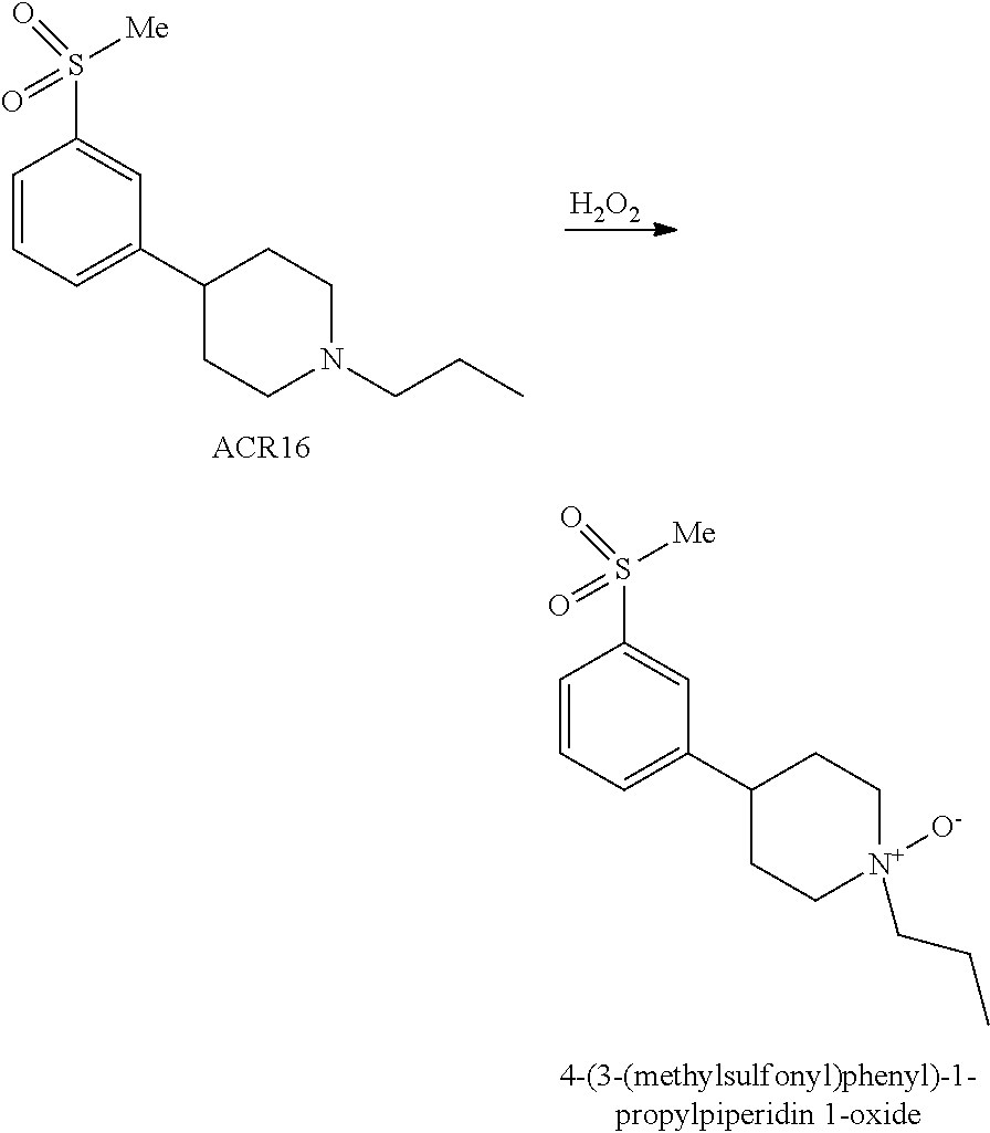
[H2O2].C1=CC=C(C2CCN(CCC)CC2)C=C1S([Me])(=O)=O.C1=CC=C(C2CC[N+]([O-])(CCC)CC2)C=C1S([Me])(=O)=O
